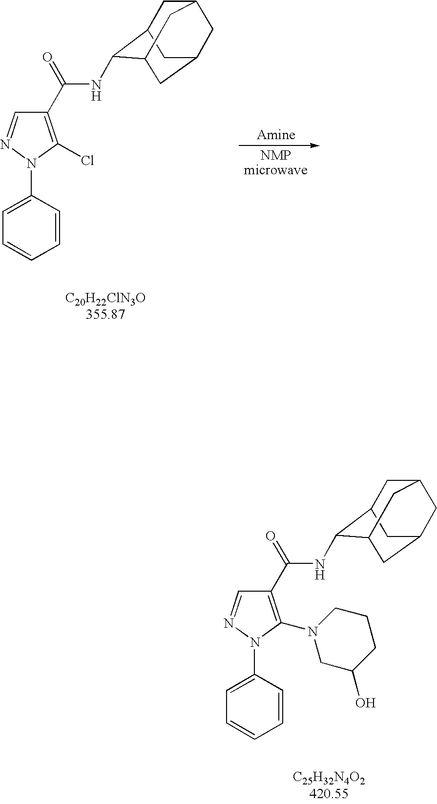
C1=C(N2N=CC(C(=O)NC3C4CC5CC(CC3C5)C4)=C2Cl)C=CC=C1.C1=C(N2N=CC(C(=O)NC3C4CC5CC(CC3C5)C4)=C2N2CC(O)CCC2)C=CC=C1
